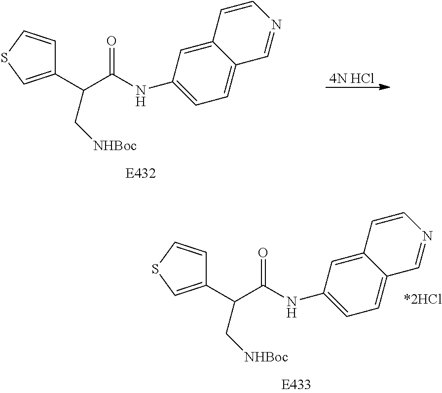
C1(C(C(NC2=CC=C3C(=C2)C=CN=C3)=O)C[NHBoc])=CSC=C1.[4N HCl].C1(C(C(NC2=CC=C3C(=C2)C=CN=C3)=O)C[NHBoc])=CSC=C1
